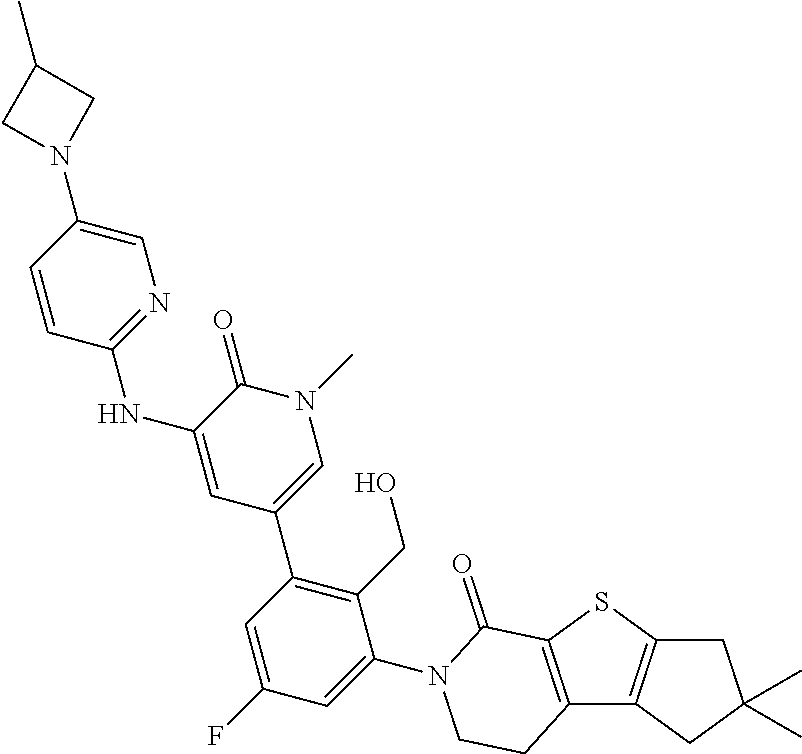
C1C2=C(CC1(C)C)C1=C(S2)C(=O)N(C2=CC(F)=CC(C3=CN(C)C(=O)C(NC4=NC=C(N5CC(C)C5)C=C4)=C3)=C2CO)CC1
